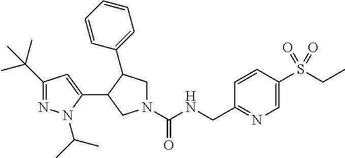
N1(C(NCC2=NC=C(S(CC)(=O)=O)C=C2)=O)CC(C2=CC=CC=C2)C(C2=CC(C(C)(C)C)=NN2C(C)C)C1
